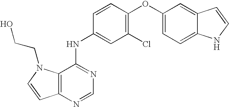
C12=C(N=CN=C1NC1=CC(Cl)=C(OC3=CC=C4C(=C3)C=CN4)C=C1)C=CN2CCO
